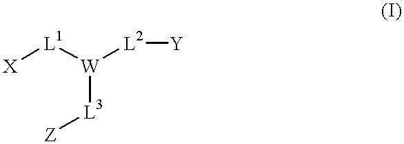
[L3]([W]([L1][X])[L2][Y])[Z]
